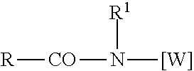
[CO](N([W])[R1])[R]
